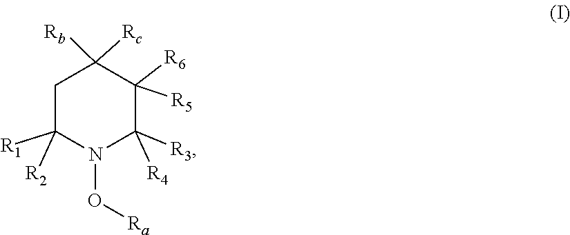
C1C([R2])([R1])N(O[Ra])C([R4])([R3])C([R6])([R5])C1([Rc])[Rb]
